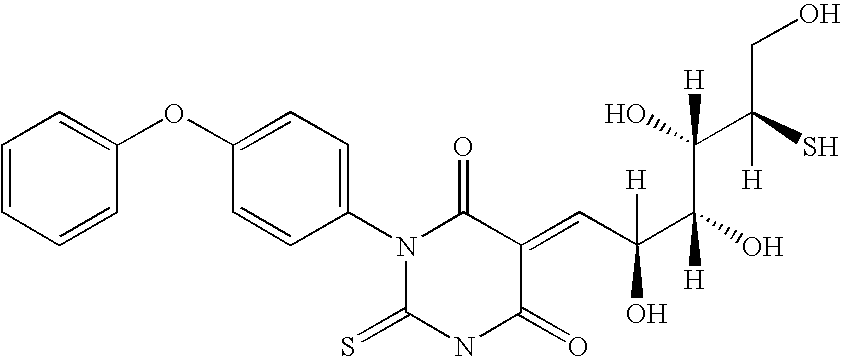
C1=CC=CC(OC2=CC=C(N3C(=S)NC(=O)C(=CC(C(O)([H])C(O)([H])C(S)([H])CO)(O)[H])C3=O)C=C2)=C1
